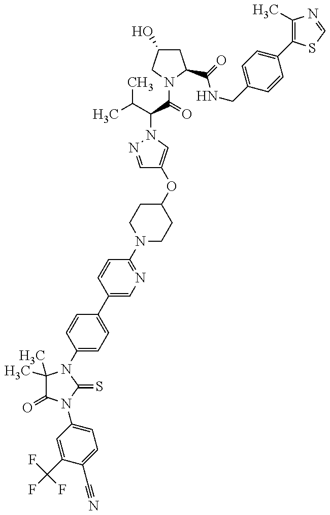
C1(C)(C)C(=O)N(C2=CC=C(C#N)C(C(F)(F)F)=C2)C(=S)N1C1=CC=C(C2=CN=C(N3CCC(OC4=CN(C(C(=O)N5CC(O)CC5C(NCC5=CC=C(C6=C(C)N=CS6)C=C5)=O)C(C)C)N=C4)CC3)C=C2)C=C1
